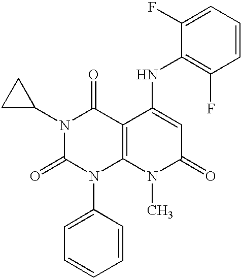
N1(C2CC2)C(=O)N(C2=CC=CC=C2)C2=C(C1=O)C(NC1=C(F)C=CC=C1F)=CC(=O)N2C
